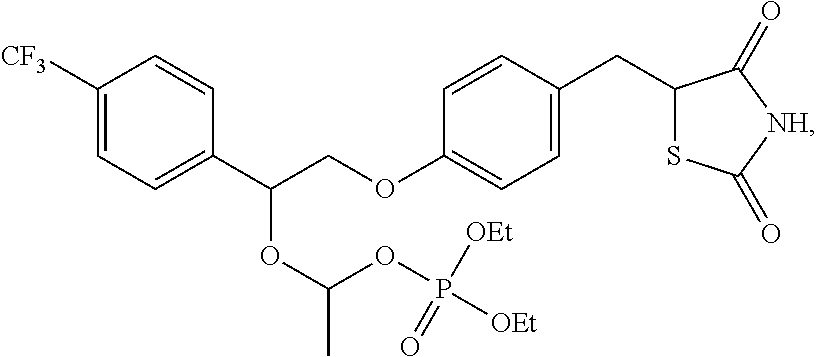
C1([CF3])=CC=C(C(COC2=CC=C(CC3SC(=O)[NH]C3=O)C=C2)OC(OP(=O)([OEt])[OEt])C)C=C1
